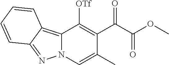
C12=C3C(=NN1C=C(C)C(C(C(OC)=O)=O)=C2[OTf])C=CC=C3
